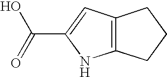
C12=C(CCC1)NC(C(=O)O)=C2
